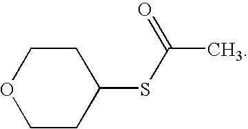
C1CC(SC(C)=O)CCO1
